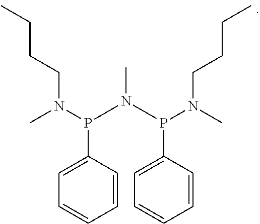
C(CCN(C)P(N(C)P(N(CCCC)C)C1=CC=CC=C1)C1=CC=CC=C1)C
